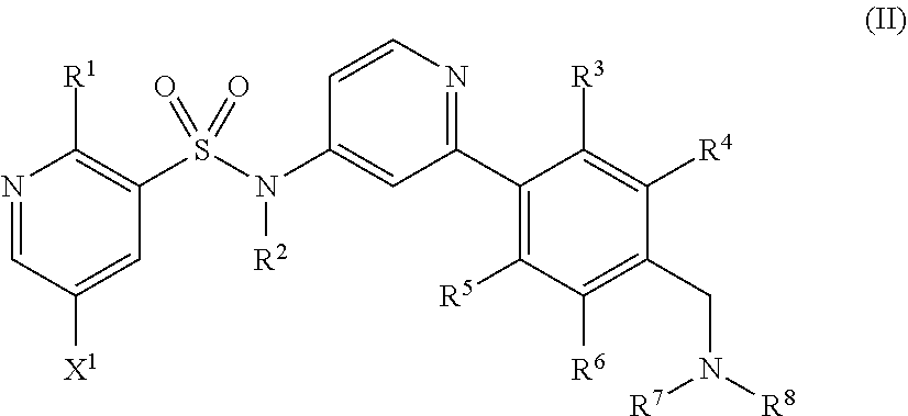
N1=CC([X1])=CC(S(N(C2=CC(C3=C([R5])C([R6])=C(CN([R8])[R7])C([R4])=C3[R3])=NC=C2)[R2])(=O)=O)=C1[R1]
